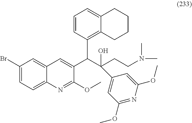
C1(Br)=CC=C2C(=C1)C=C(C(C(CCN(C)C)(O)C1=CC(OC)=NC(OC)=C1)C1=C3C(=CC=C1)CCCC3)C(OC)=N2
